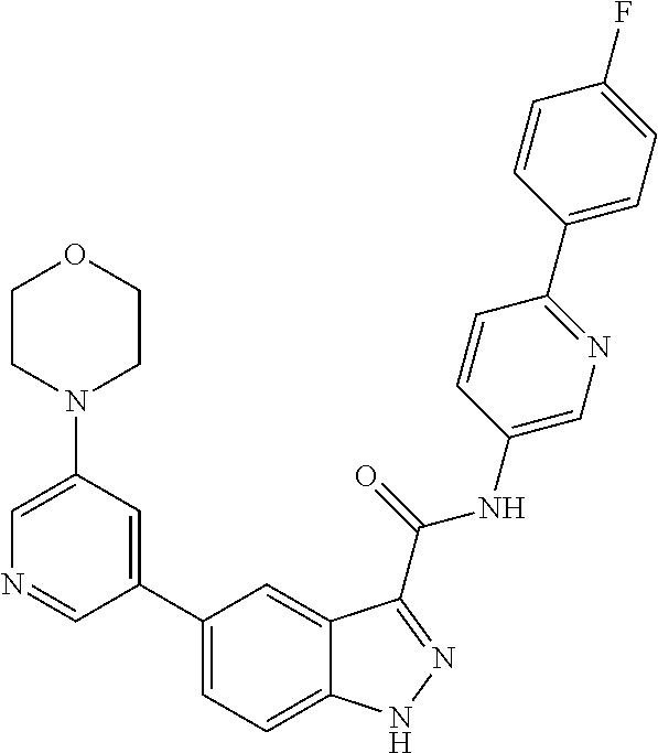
C1(N2CCOCC2)=CN=CC(C2=CC=C3C(=C2)C(C(NC2=CN=C(C4=CC=C(F)C=C4)C=C2)=O)=NN3)=C1
